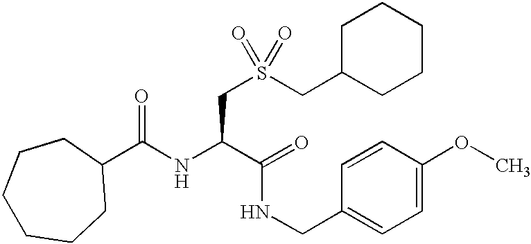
N(C(C(=O)NCC1=CC=C(OC)C=C1)CS(CC1CCCCC1)(=O)=O)C(C1CCCCCC1)=O
